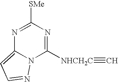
N1=C([SMe])N=C([NHCH2C]#C)N2C1=CC=N2
